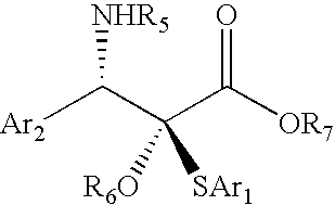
[Ar2]C(C(C([OR7])=O)([R6O])[SAr1])[NHR5]
